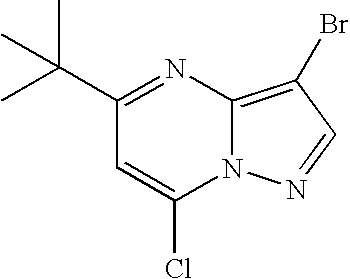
CC(C)(C1=NC2=C(Br)C=NN2C(Cl)=C1)C
